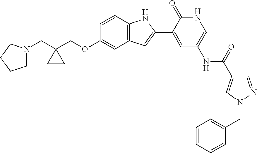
C(OC1=CC2=C(C=C1)NC(C1=CC(NC(C3=CN(CC4=CC=CC=C4)N=C3)=O)=CNC1=O)=C2)C1(CN2CCCC2)CC1
